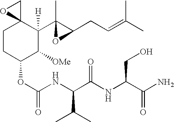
C1CC(OC(NC(C(NC(CO)C(=O)N)=O)C(C)C)=O)C([OMe])C([H])(C2(C)C(CC=C(C)C)O2)C12CO2
